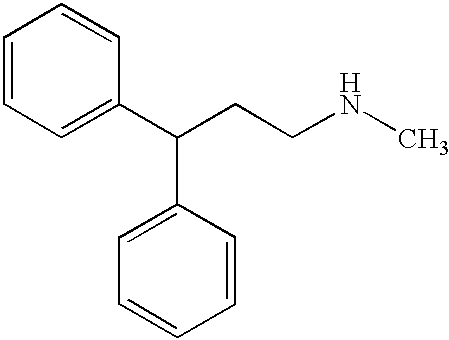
C1=CC=C(C(C2=CC=CC=C2)CCNC)C=C1
